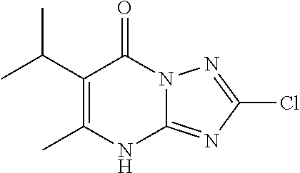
CC1=C(C(C)C)C(=O)N2C(=NC(Cl)=N2)N1
